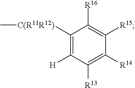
C1([C(R11R12)]C)=C([H])C([R13])=C([R14])C([R15])=C1[R16]
